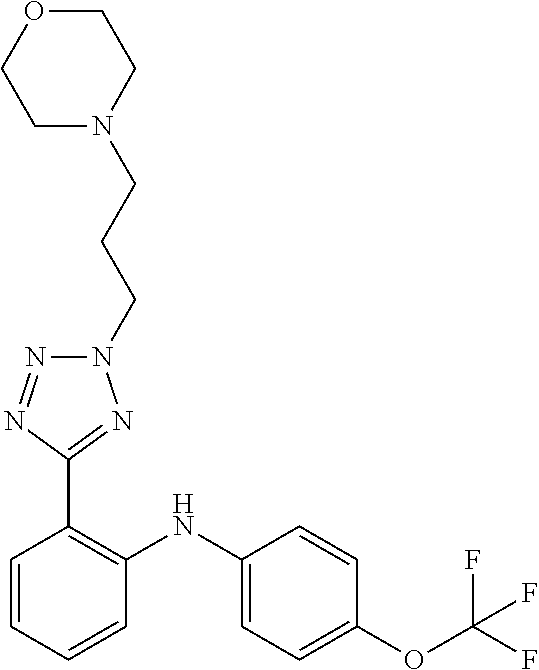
C1=CC(OC(F)(F)F)=CC=C1NC1=C(C2=NN(CCCN3CCOCC3)N=N2)C=CC=C1
